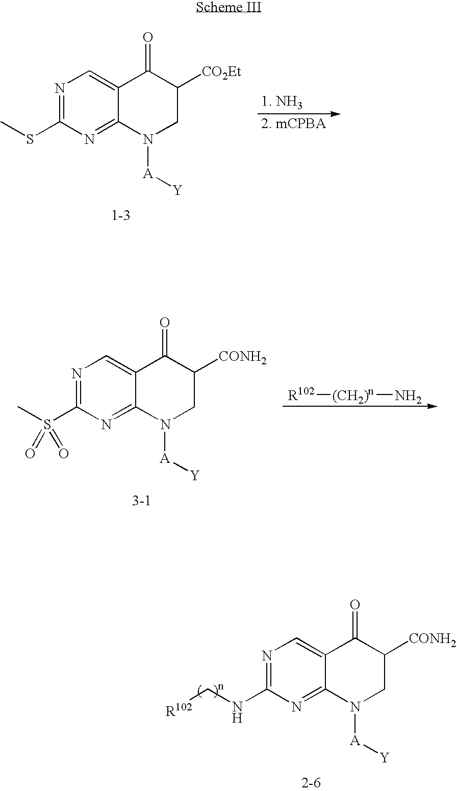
N1=C(NC[R102])N=C2C(=C1)C(=O)C([CONH2])CN2[A][Y].N1=C(SC)N=C2C(=C1)C(=O)C([CO2Et])CN2[A][Y].N1=C(S(C)(=O)=O)N=C2C(=C1)C(=O)C([CONH2])CN2[A][Y].[R102][(CH2)n]N
